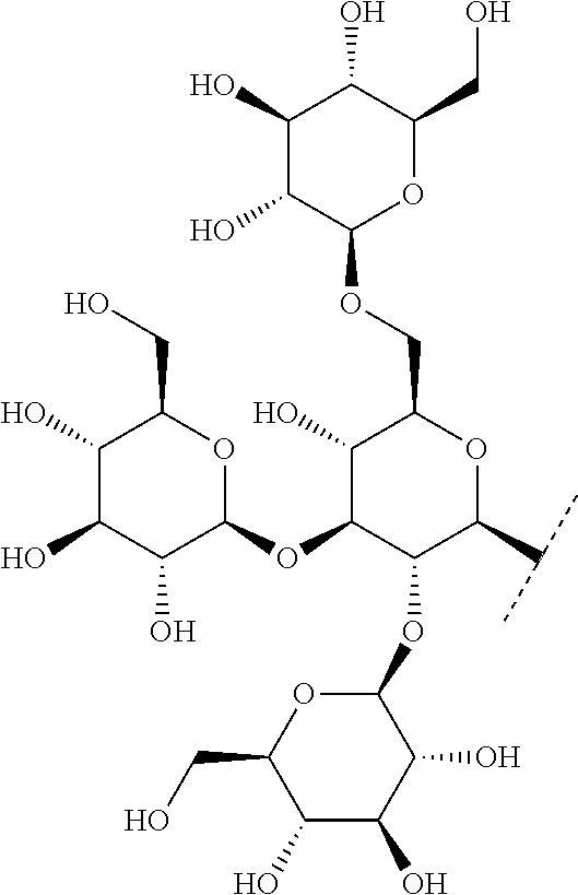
OC1C(O)C(O)C(CO)OC1OCC1C(O)C(OC2C(O)C(O)C(O)C(CO)O2)C(OC2OC(CO)C(O)C(O)C2O)C(C(C)C)O1
